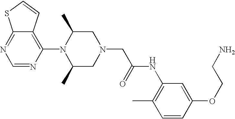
C1=NC(N2C(C)CN(CC(NC3=C(C)C=CC(OCCN)=C3)=O)CC2C)=C2C(=N1)SC=C2
